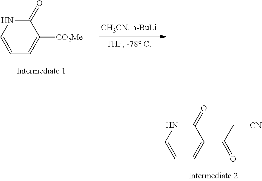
C1=CC=C([CO2Me])C(=O)N1.C1=CC=C(C(C[CN])=O)C(=O)N1
